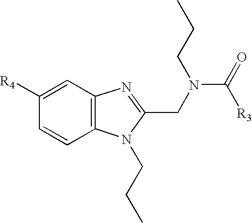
C1([R4])=CC2=C(C=C1)N(CCC)C(CN(C(=O)[R3])CCC)=N2
